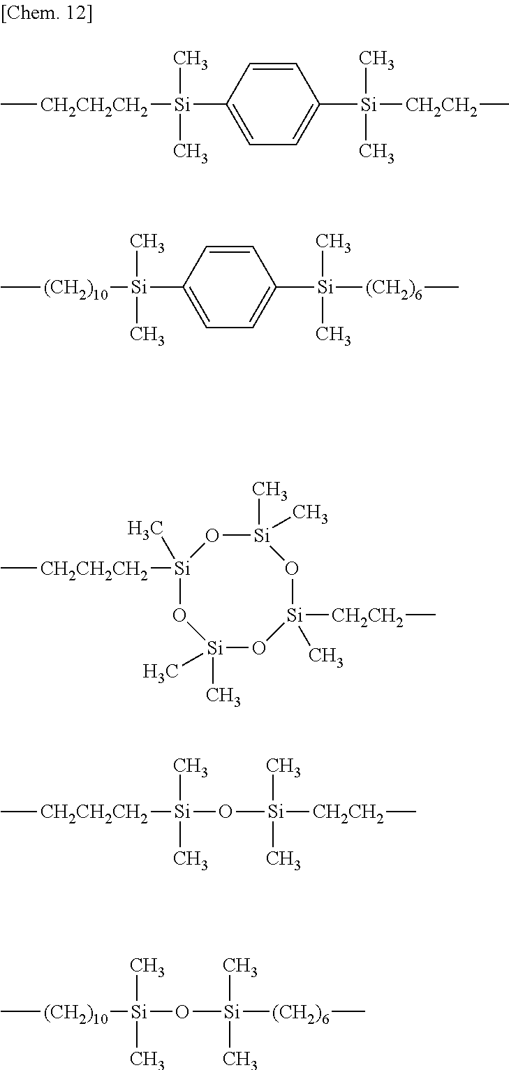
C[CH2CH2CH2][Si](C1=CC=C([Si]([CH2CH2]C)(C)C)C=C1)(C)C.C1([Si](C)(C)[(CH2)10]C)=CC=C([Si]([(CH2)6]C)(C)C)C=C1.[Si]1(C)(C)O[Si](C)([CH2CH2]C)O[Si](C)(C)O[Si]([CH2CH2CH2]C)(C)O1.C[CH2CH2CH2][Si](C)(C)O[Si]([CH2CH2]C)(C)C.C[Si](C)(O[Si]([(CH2)6]C)(C)C)[(CH2)10]C
